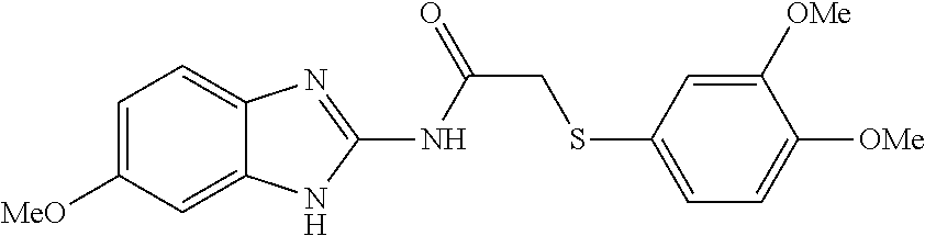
C1=C([MeO])C=C2C(=C1)N=C(NC(CSC1=CC=C([OMe])C([OMe])=C1)=O)N2
